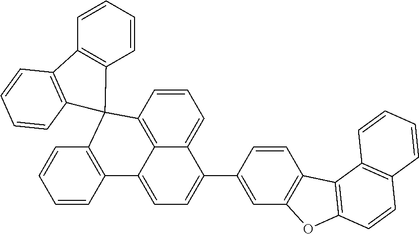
C1=CC2=C3C(=C1)C(C1=CC4=C(C=C1)C1=C(O4)C=CC4=C1C=CC=C4)=CC=C3C1=C(C=CC=C1)C21C2=C(C=CC=C2)C2=C1C=CC=C2
